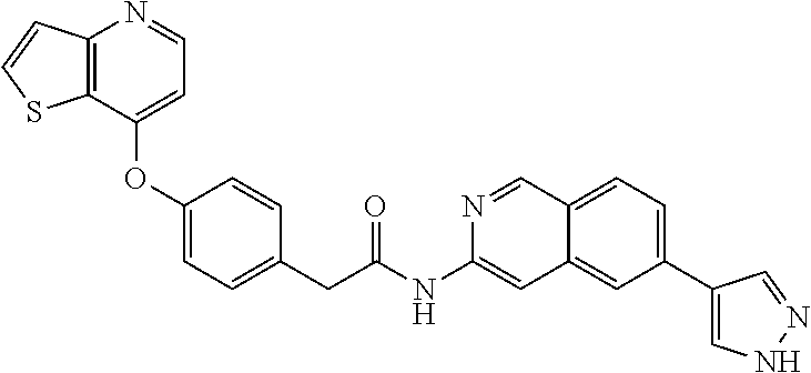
C(C(=O)NC1=CC2=CC(C3=CNN=C3)=CC=C2C=N1)C1=CC=C(OC2=CC=NC3=C2SC=C3)C=C1
